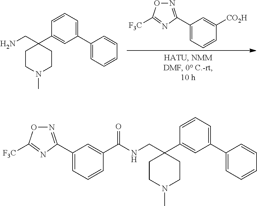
C1=CC(C2(CN)CCN(C)CC2)=CC(C2=CC=CC=C2)=C1.N1=C(C2=CC=CC([CO2H])=C2)N=C([F3C])O1.C1=CC(C2(CNC(=O)C3=CC(C4=NOC([F3C])=N4)=CC=C3)CCN(C)CC2)=CC(C2=CC=CC=C2)=C1
